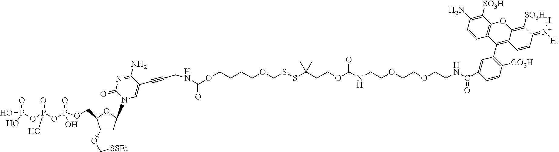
O(P(=O)(O)OP(=O)(O)OP(=O)(O)O)CC1C(OC[SSEt])CC(N2C(=O)N=C(N)C(C#CCNC(OCCCCOCSSC(CCOC(NCCOCCOCCNC(=O)C3=CC(C4=C5C(=C([SO3H])C(=[N+]([H])[H])C=C5)OC5=C4C=CC(N)=C5[SO3H])=C([CO2H])C=C3)=O)(C)C)=O)=C2)O1
